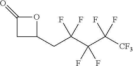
O1C(=O)CC1CC(C(C([CF3])(F)F)(F)F)(F)F
